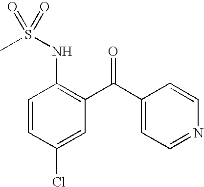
CS(NC1=C(C(C2=CC=NC=C2)=O)C=C(Cl)C=C1)(=O)=O
